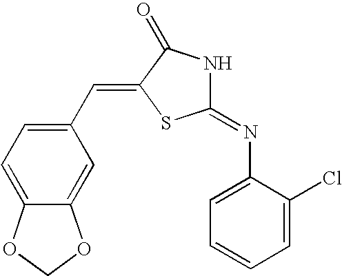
C1(=NC2=CC=CC=C2Cl)NC(=O)C(=CC2=CC=C3C(=C2)OCO3)S1
